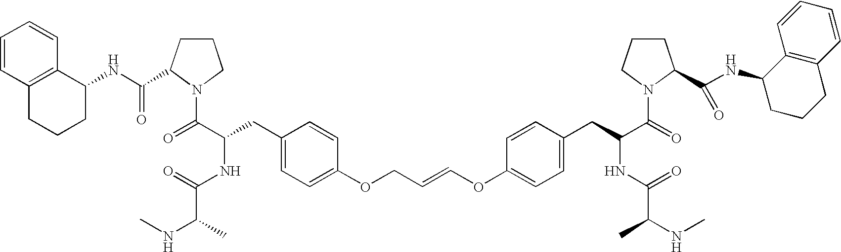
C1CC(C(=O)NC2C3=C(CCC2)C=CC=C3)N(C(=O)C(NC(=O)C(NC)C)CC2=CC=C(OCC=COC3=CC=C(CC(NC(=O)C(C)NC)C(N4C(C(NC5CCCC6=C5C=CC=C6)=O)CCC4)=O)C=C3)C=C2)C1
